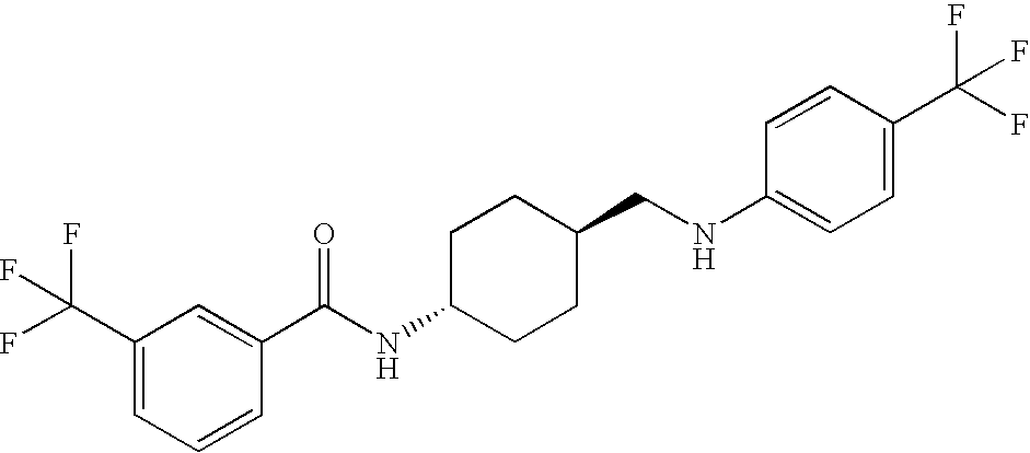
C1(C(F)(F)F)=CC=CC(C(NC2CCC(CNC3=CC=C(C(F)(F)F)C=C3)CC2)=O)=C1
